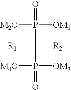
P(=O)(C([R1])([R2])P(=O)([M4O])[OM3])([M2O])[OM1]
